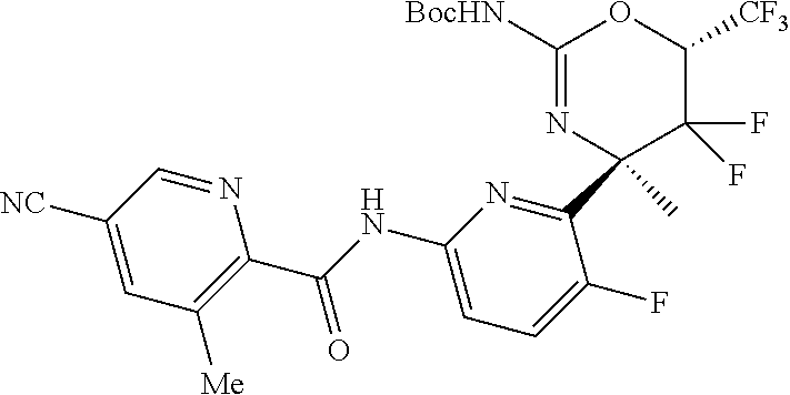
C1([BocHN])=NC(C2=NC(NC(C3=C([Me])C=C([NC])C=N3)=O)=CC=C2F)(C)C(F)(F)C([CF3])O1
